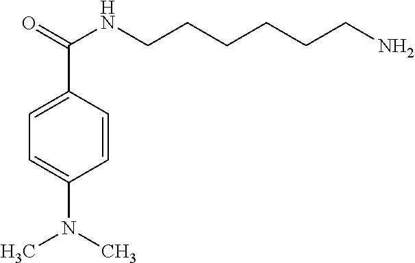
C1(C(=O)NCCCCCCN)=CC=C(N(C)C)C=C1
